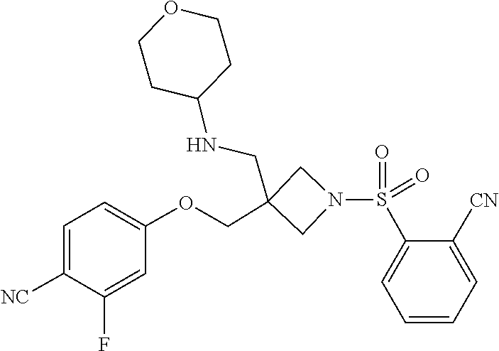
O=S(=O)(C1=CC=CC=C1[CN])N1CC(COC2=CC=C([NC])C(F)=C2)(CNC2CCOCC2)C1
